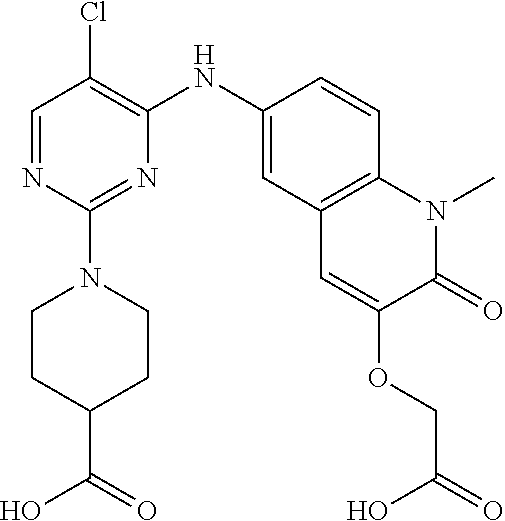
C1=NC(N2CCC(C(O)=O)CC2)=NC(NC2=CC3=C(C=C2)N(C)C(=O)C(OCC(=O)O)=C3)=C1Cl
